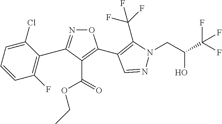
O1N=C(C2=C(F)C=CC=C2Cl)C(C(=O)OCC)=C1C1=C(C(F)(F)F)N(CC(C(F)(F)F)O)N=C1
